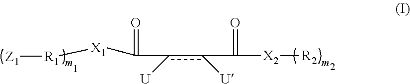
c(c(C(=O)[X2][R2])[U])(C(=O)[X1][R1][Z1])[U]
